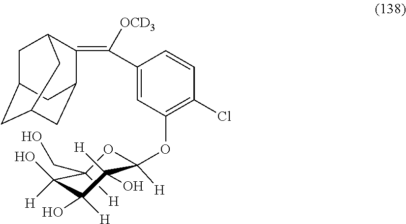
C1(CO)([H])C(O)([H])C(O)([H])C(O)([H])C(OC2=C(Cl)C=CC(C(=C3C4CC5CC(CC3C5)C4)[OCD3])=C2)([H])O1
